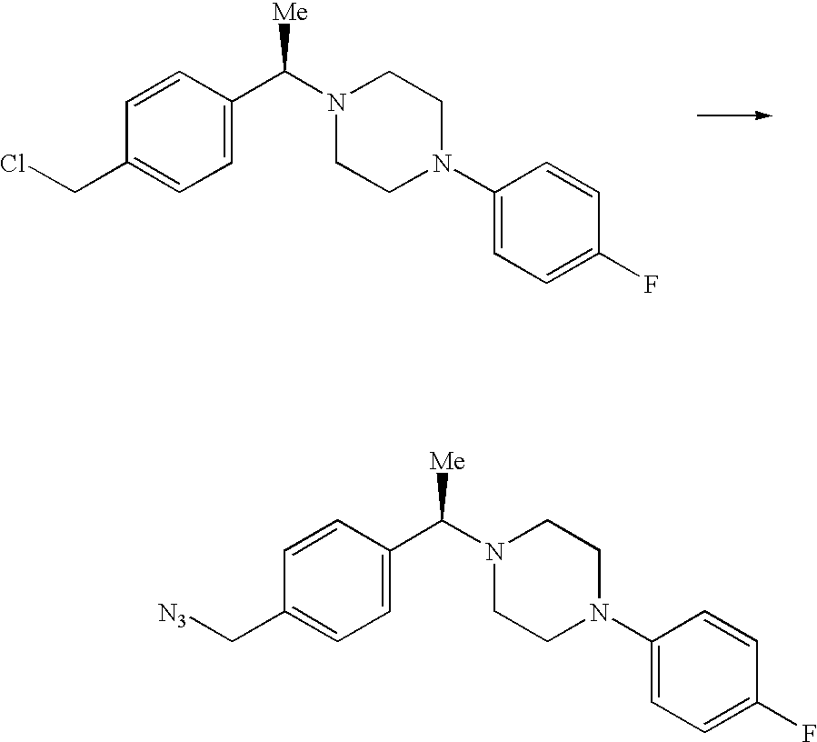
[N3]CC1=CC=C(C(N2CCN(C3=CC=C(F)C=C3)CC2)[Me])C=C1.ClCC1=CC=C(C(N2CCN(C3=CC=C(F)C=C3)CC2)[Me])C=C1
